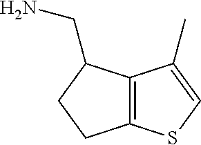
C12=C(C(C)=CS1)C(CN)CC2
